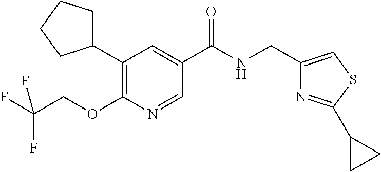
C1(C2=C(OCC(F)(F)F)N=CC(C(=O)NCC3=CSC(C4CC4)=N3)=C2)CCCC1
